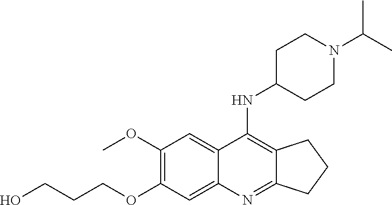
C1(OC)=C(OCCCO)C=C2C(=C1)C(NC1CCN(C(C)C)CC1)=C1C(=N2)CCC1
